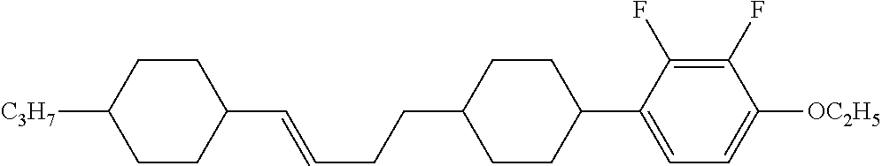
C1CC([C3H7])CCC1C=CCCC1CCC(C2=CC=C([OC2H5])C(F)=C2F)CC1
